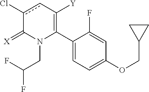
C1(C2=C([Y])cc(Cl)C(=[X])N2CC(F)F)=CC=C(OCC2CC2)C=C1F
